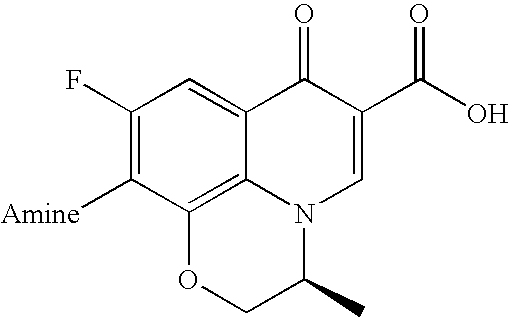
C1(F)=C([Amine])C2=C3C(=C1)C(=O)C(C(=O)O)=CN3C(C)CO2
